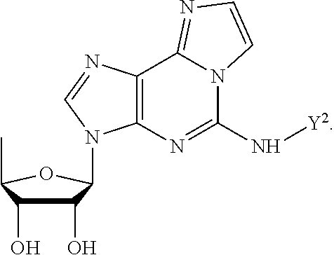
C1(O)C(O)C(C)OC1N1C2=C(C3=NC=CN3C(N[Y2])=N2)N=C1
